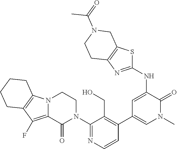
N12C(=C(F)C3=C1CCCC3)C(=O)N(C1=NC=CC(C3=CN(C)C(=O)C(NC4=NC5=C(S4)CN(C(C)=O)CC5)=C3)=C1CO)CC2
